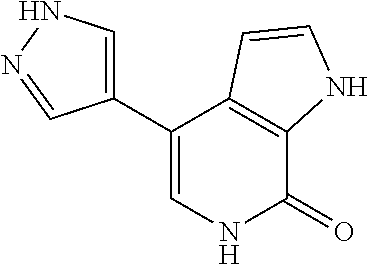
C1(C2=CNC(=O)C3=C2C=CN3)=CNN=C1
